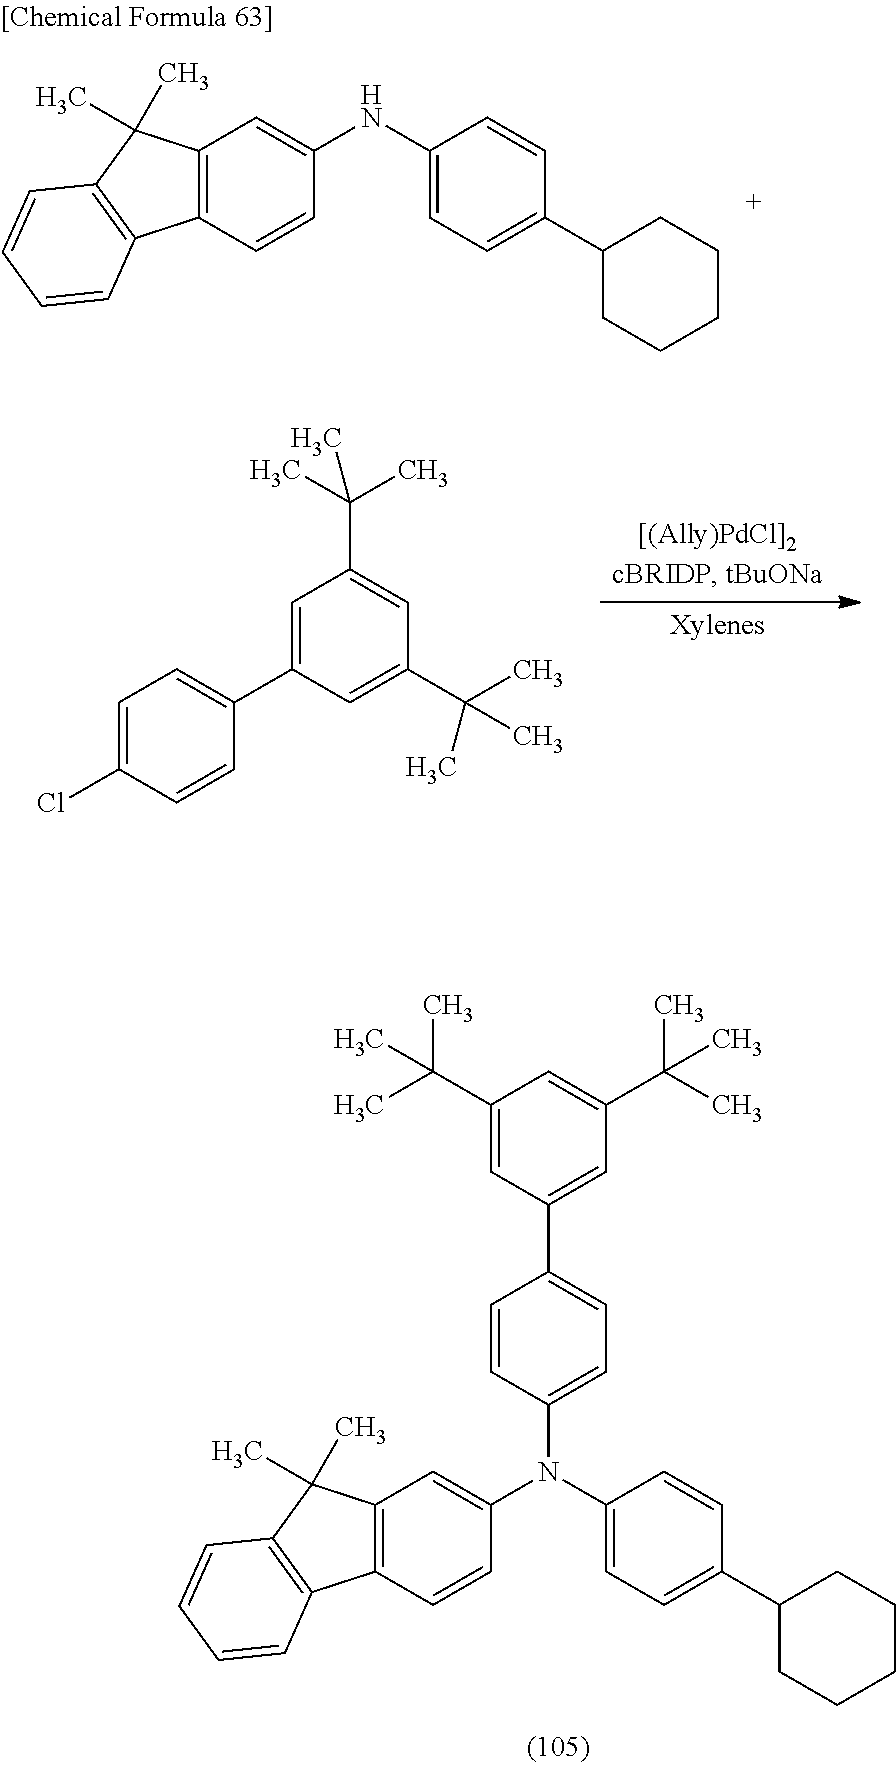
C12=C(C=CC(N(C3=CC=C(C4CCCCC4)C=C3)C3=CC=C(C4=CC(C(C)(C)C)=CC(C(C)(C)C)=C4)C=C3)=C1)C1=C(C2(C)C)C=CC=C1.C12=C(C=CC(NC3=CC=C(C4CCCCC4)C=C3)=C1)C1=C(C2(C)C)C=CC=C1.C1=C(C2=CC=C(Cl)C=C2)C=C(C(C)(C)C)C=C1C(C)(C)C
